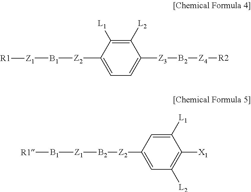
C1([Z2][B1][Z1][R1])=CC=C([Z3][B2][Z4][R2])C([L2])=C1[L1].C1=C([Z2][B2][Z1][B1][R1])C=C([L1])C([X1])=C1[L2]
